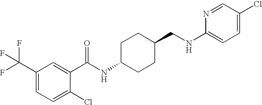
C1(C(F)(F)F)=CC=C(Cl)C(C(NC2CCC(CNC3=CC=C(Cl)C=N3)CC2)=O)=C1
